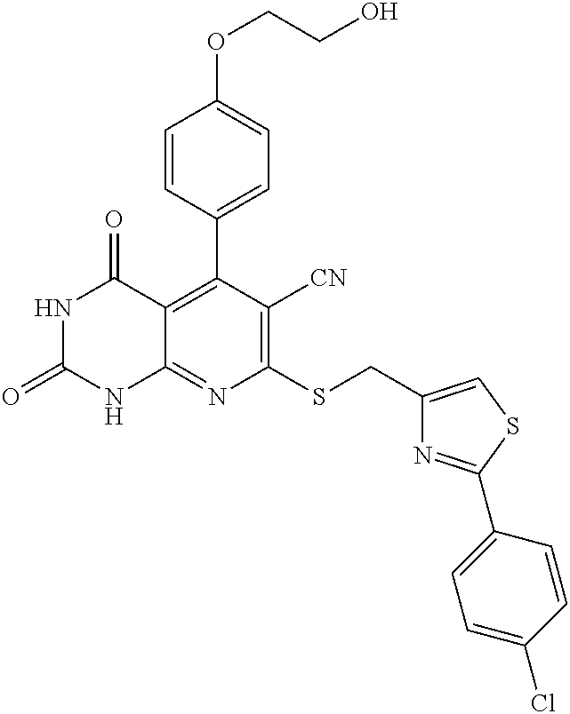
N1C(=O)NC2=NC(SCC3=CSC(C4=CC=C(Cl)C=C4)=N3)=C([CN])C(C3=CC=C(OCCO)C=C3)=C2C1=O
